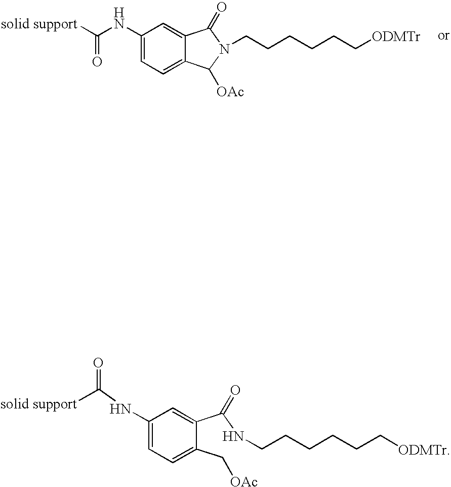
C1(NC([solid support])=O)=CC=C2C(=C1)C(=O)N(CCCCCC[ODMTr])C2[OAc].C1(NC(=O)[solid support])=CC=C(C[OAc])C(C(NCCCCCC[ODMTr])=O)=C1
